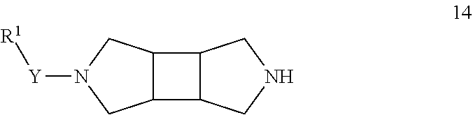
C12C(C3C1CNC3)CN([Y][R1])C2
